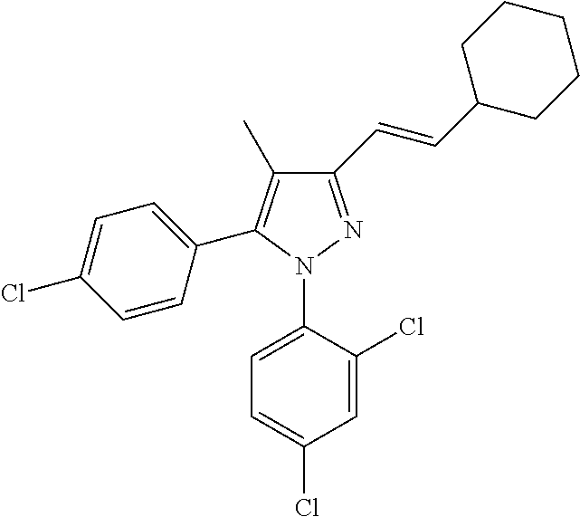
C1(C=CC2CCCCC2)=NN(C2=CC=C(Cl)C=C2Cl)C(C2=CC=C(Cl)C=C2)=C1C
